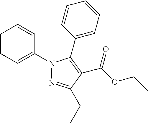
C(OCC)(=O)C1=C(C2=CC=CC=C2)N(C2=CC=CC=C2)N=C1CC
